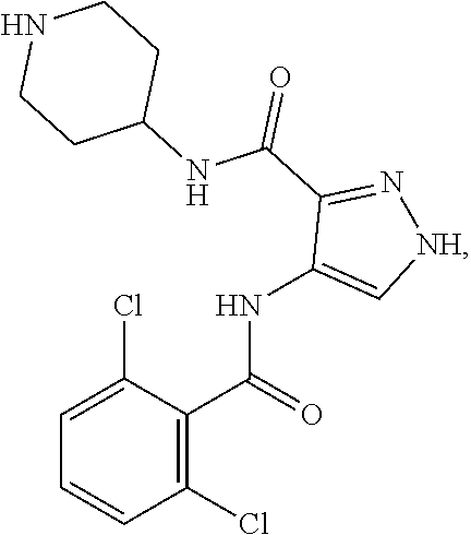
C1(C(=O)NC2=C[NH]N=C2C(NC2CCNCC2)=O)=C(Cl)C=CC=C1Cl
